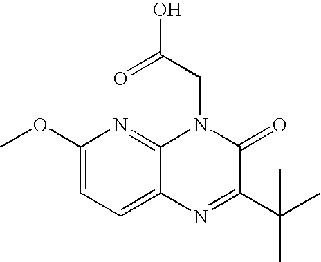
C1(OC)=CC=C2C(=N1)N(CC(O)=O)C(=O)C(C(C)(C)C)=N2
